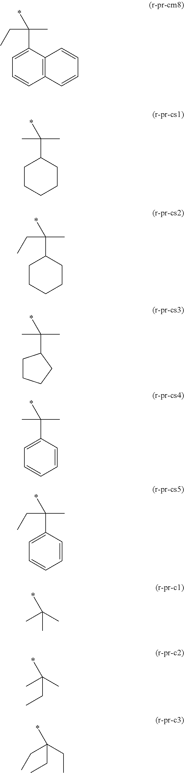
C1=CC=CC2=C1C(C(C)(*)CC)=CC=C2.C1CCCCC1C(C)(*)C.C1CCCCC1C(C)(*)CC.C1CCCC1C(C)(C)*.C1=CC=CC=C1C(C)(*)C.C1=CC=CC=C1C(C)(*)CC.CC(C)(*)C.C(C(C)(*)C)C.C(C(CC)(*)CC)C
